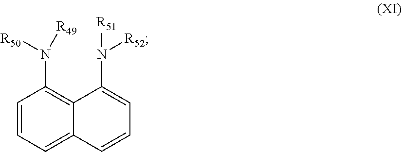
C1=CC=C2C(=C1N([R50])[R49])C(N([R51])[R52])=CC=C2
